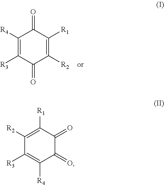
C1([R4])=C([R3])C(=O)C([R2])=C([R1])C1=O.C1([R2])=C([R1])C(=O)C(=O)C([R4])=C1[R3]
